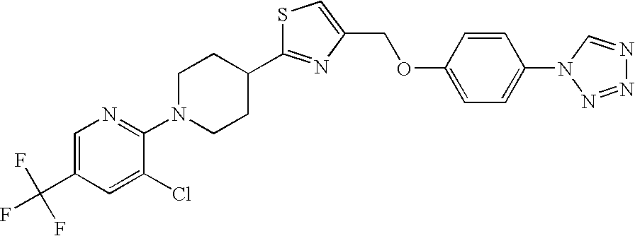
C1=C(C(F)(F)F)C=C(Cl)C(N2CCC(C3=NC(COC4=CC=C(N5N=NN=C5)C=C4)=CS3)CC2)=N1
